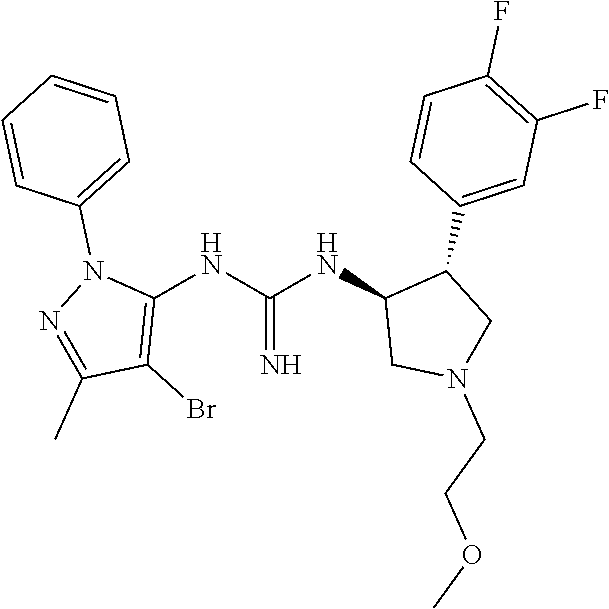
C1(NC(NC2CN(CCOC)CC2C2=CC(F)=C(F)C=C2)=N)=C(Br)C(C)=NN1C1=CC=CC=C1
